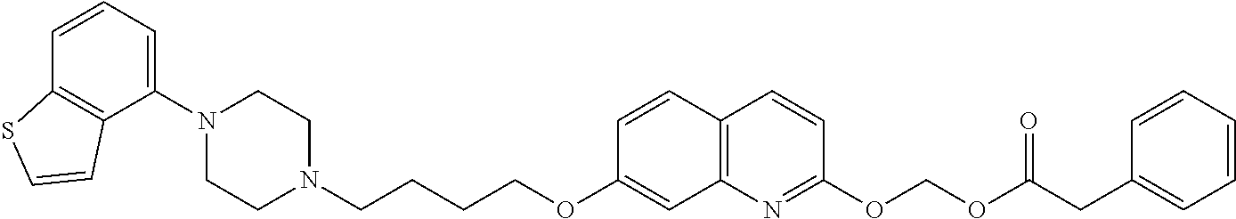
C1(N2CCN(CCCCOC3=CC4=C(C=C3)C=CC(OCOC(CC3=CC=CC=C3)=O)=N4)CC2)=CC=CC2=C1C=CS2
